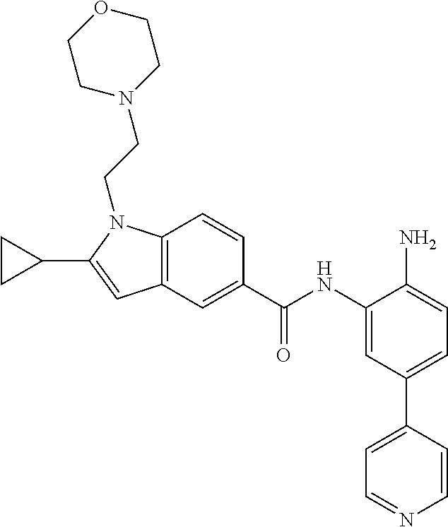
C12=C(C=CC(C(NC3=CC(C4=CC=NC=C4)=CC=C3N)=O)=C1)N(CCN1CCOCC1)C(C1CC1)=C2
